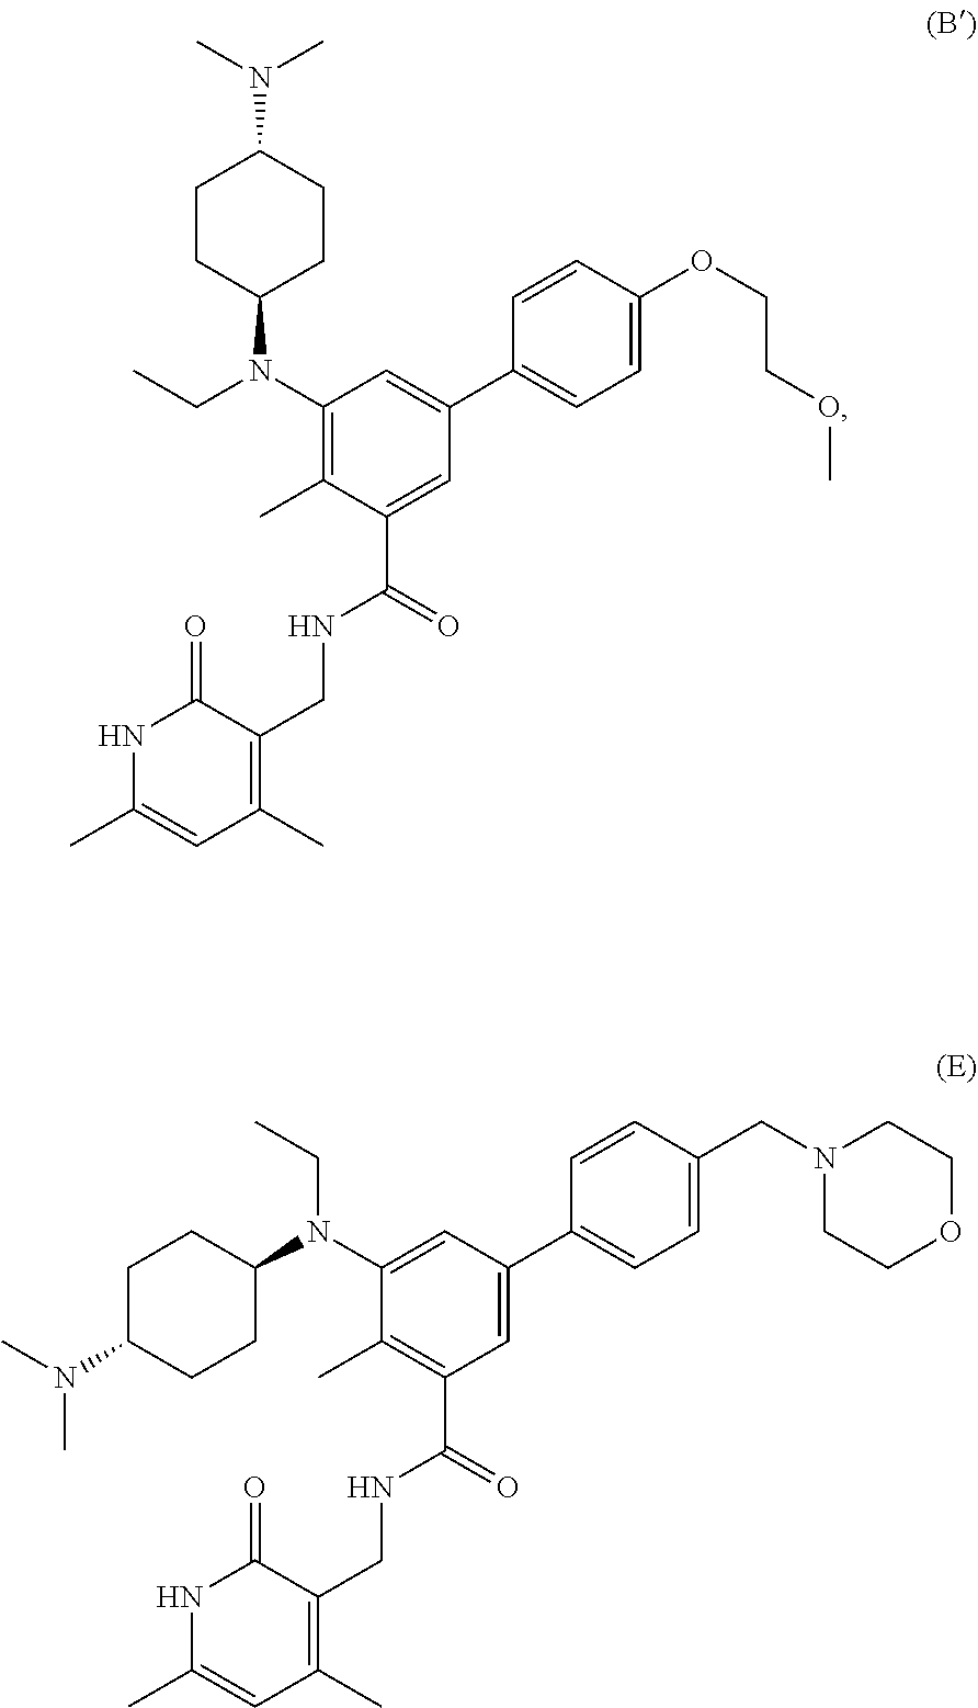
C1CC(N(C2=C(C)C(C(=O)NCC3=C(C)C=C(C)NC3=O)=CC(C3=CC=C(OCCOC)C=C3)=C2)CC)CCC1N(C)C.C1(N(C2CCC(N(C)C)CC2)CC)=CC(C2=CC=C(CN3CCOCC3)C=C2)=CC(C(=O)NCC2=C(C)C=C(C)NC2=O)=C1C
